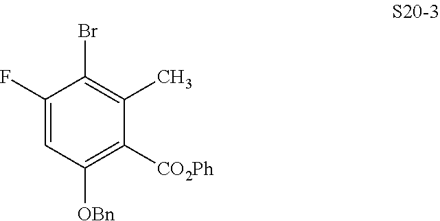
C1(F)=CC([OBn])=C([CO2Ph])C(C)=C1Br
